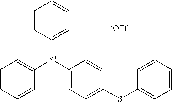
C1([S+](C2=CC=C(SC3=CC=CC=C3)C=C2)C2=CC=CC=C2)=CC=CC=C1.[-OTf]
